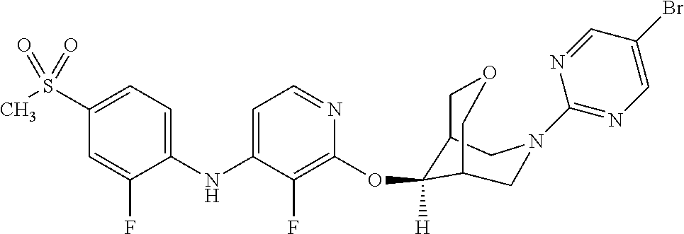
C1(NC2=CC=NC(OC3([H])C4COCC3CN(C3=NC=C(Br)C=N3)C4)=C2F)=CC=C(S(C)(=O)=O)C=C1F
